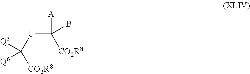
[U](C([A])(B)[CO2R8])C([Q5])([Q6])[CO2R8]
